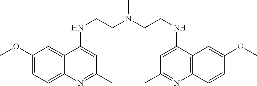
C1(OC)=CC=C2C(=C1)C(NCCN(CCNC1=CC(C)=NC3=C1C=C(OC)C=C3)C)=CC(C)=N2
